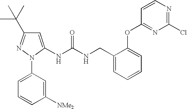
N(C(NCC1=CC=CC=C1OC1=NC(Cl)=NC=C1)=O)C1=CC(C(C)(C)C)=NN1C1=CC=CC([NMe2])=C1
